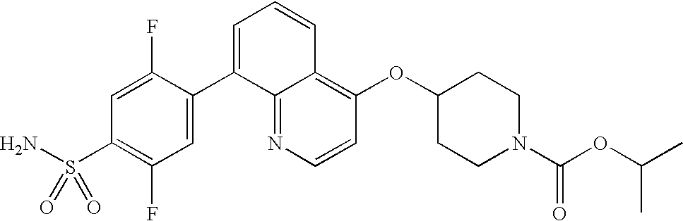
C1=CN=C2C(=C1OC1CCN(C(OC(C)C)=O)CC1)C=CC=C2C1=CC(F)=C(S(=O)(N)=O)C=C1F
